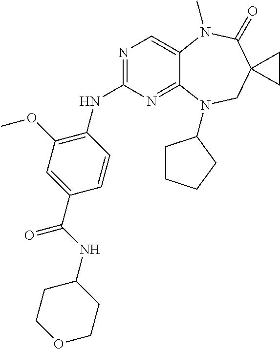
N1=C(NC2=C(OC)C=C(C(=O)NC3CCOCC3)C=C2)N=C2C(=C1)N(C)C(=O)C1(CN2C2CCCC2)CC1
